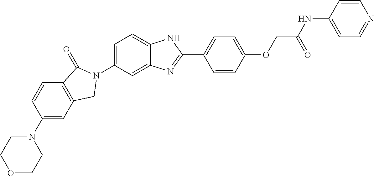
C1(N2CCOCC2)=CC2=C(C=C1)C(=O)N(C1=CC=C3C(=C1)N=C(C1=CC=C(OCC(NC4=CC=NC=C4)=O)C=C1)N3)C2
